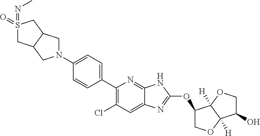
N1(C2=CC=C(C3=C(Cl)C=C4C(=N3)NC(OC3COC5([H])C3([H])OCC5O)=N4)C=C2)CC2C(C1)CS(=NC)(=O)C2
